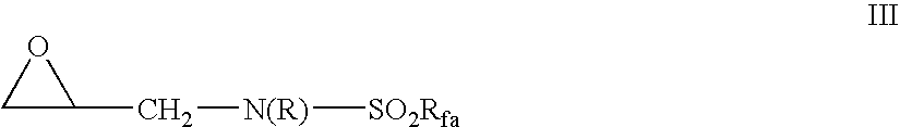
C1(C[N(R)][SO2Rfa])OC1
